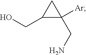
C1([Ar])(CN)C(CO)C1
